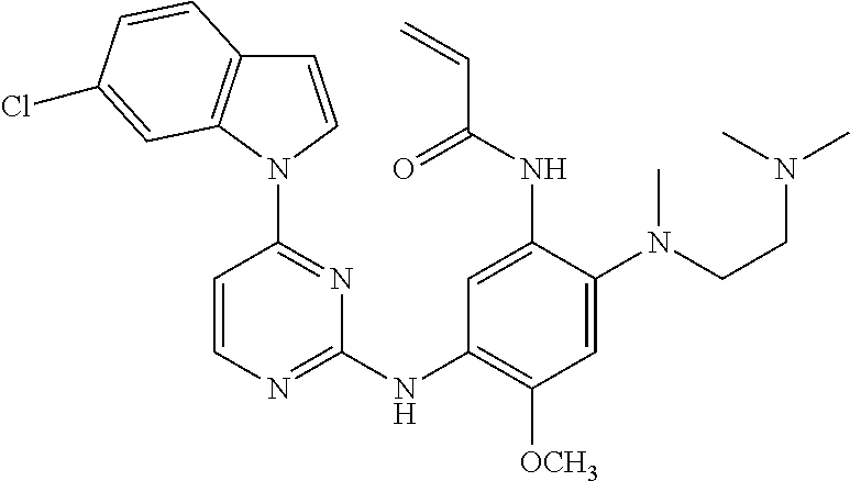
C1=CN(C2=NC(NC3=C([OCH3])C=C(N(CCN(C)C)C)C(NC(C=C)=O)=C3)=NC=C2)C2=C1C=CC(Cl)=C2
